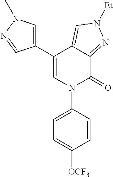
C1(C2=CN(C)N=C2)=CN(C2=CC=C([OCF3])C=C2)C(=O)C2=NN([Et])C=C12
